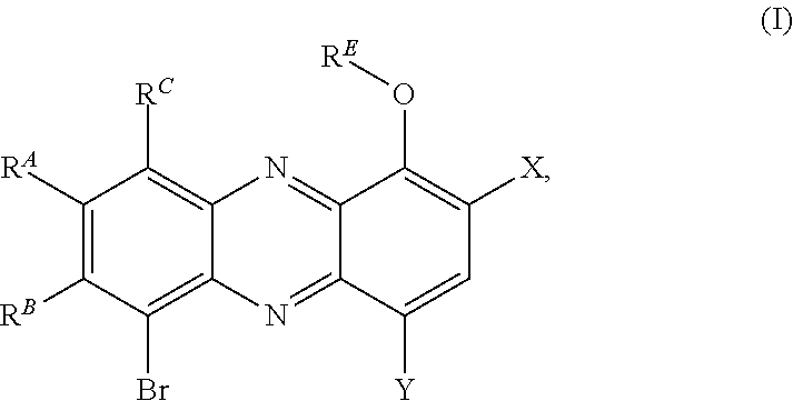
C1([RA])=C([RB])C(Br)=C2C(=C1[RC])N=C1C(=N2)C([Y])=CC([X])=C1O[RE]
